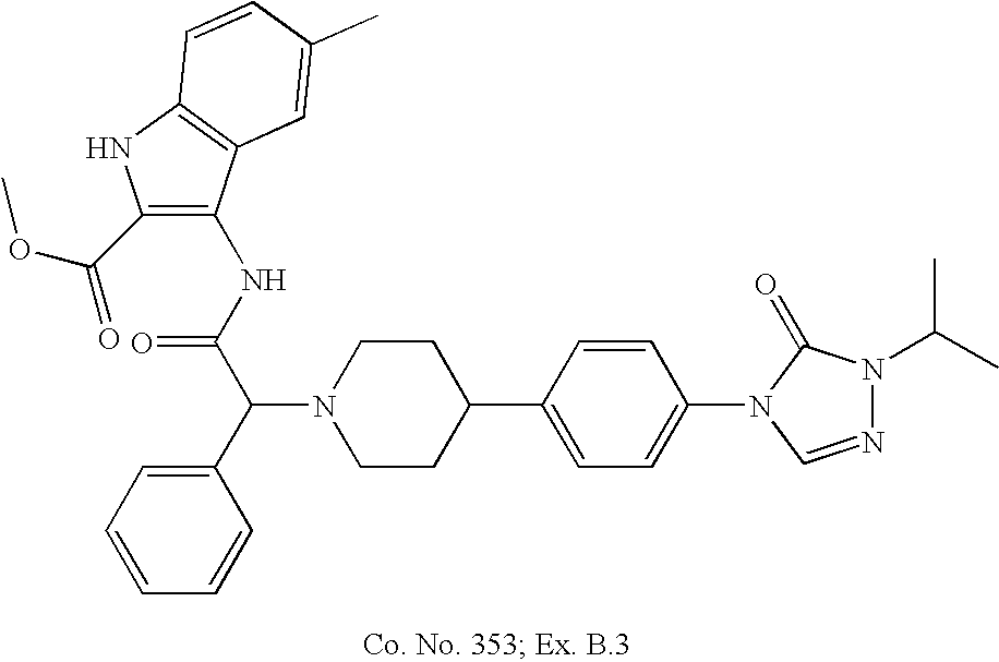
N1(C(C2=CC=CC=C2)C(NC2=C(C(OC)=O)NC3=C2C=C(C)C=C3)=O)CCC(C2=CC=C(N3C=NN(C(C)C)C3=O)C=C2)CC1
